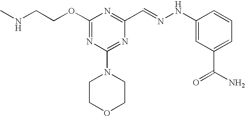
C(COC1=NC(N2CCOCC2)=NC(C=NNC2=CC(C(N)=O)=CC=C2)=N1)NC
